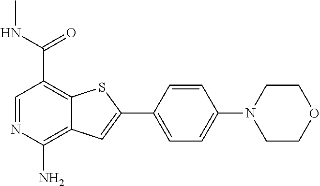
C1=NC(N)=C2C(=C1C(NC)=O)SC(C1=CC=C(N3CCOCC3)C=C1)=C2
